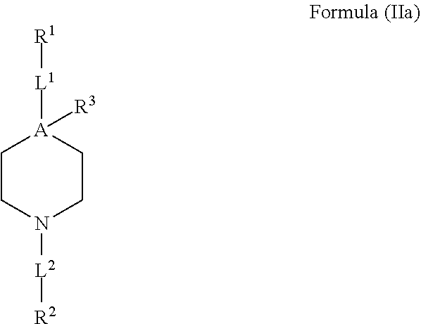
[L2](N1CC[A]([L1][R1])([R3])CC1)[R2]
